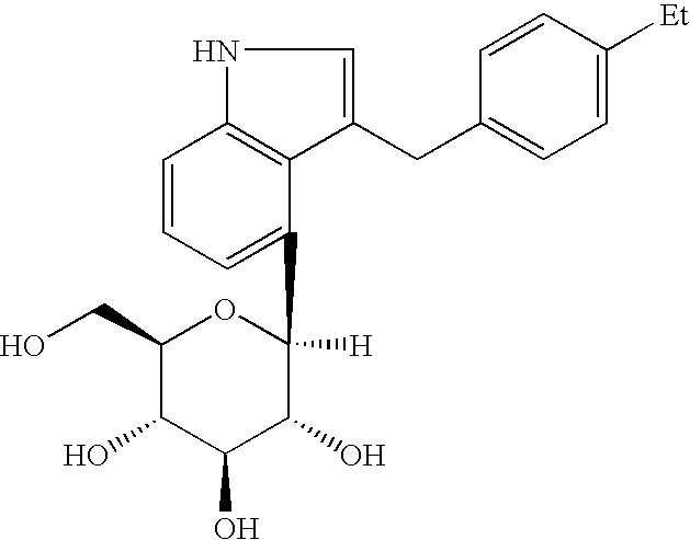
C1(CO)C(O)C(O)C(O)C([H])(C2=CC=CC3=C2C(CC2=CC=C([Et])C=C2)=CN3)O1
